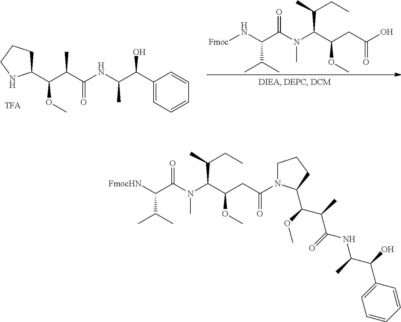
C1(C(C(NC(C(C(C2CCCN2)OC)C)=O)C)O)=CC=CC=C1.[Fmoc]NC(C(N(C(C(CC(O)=O)OC)C(C)CC)C)=O)C(C)C.[FmocHN]C(C(N(C(C(CC(=O)N1CCCC1C(C(C(NC(C(O)C1=CC=CC=C1)C)=O)C)OC)OC)C(C)CC)C)=O)C(C)C
